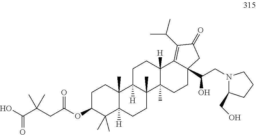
C1C(OC(CC(C(O)=O)(C)C)=O)C(C)(C)C2([H])C(C)(C1)C1([H])C(C)(CC2)C2(C)C([H])(CC1)C1=C(C(C)C)C(=O)CC1(C(CN1C(CO)CCC1)O)CC2
